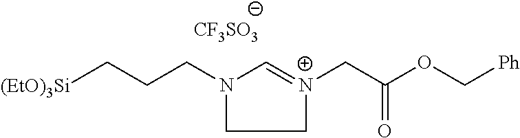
C1=[N+](CC(OC[Ph])=O)CCN1CCC[(EtO)3Si].[CF3SO3]
